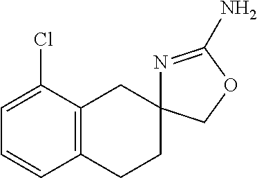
C1=C(Cl)C2=C(C=C1)CCC1(C2)N=C(N)OC1
